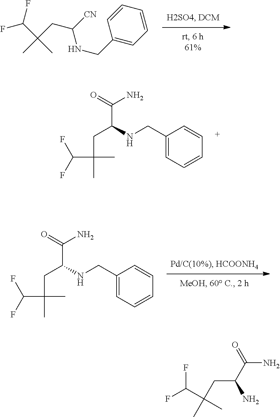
FC(C(CC([CN])NCC1=CC=CC=C1)(C)C)F.C1(CNC(CC(C)(C)C(F)F)C(=O)N)=CC=CC=C1.C1(CNC(CC(C)(C)C(F)F)C(=O)N)=CC=CC=C1.NC(CC(C)(C)C(F)F)C(=O)N
